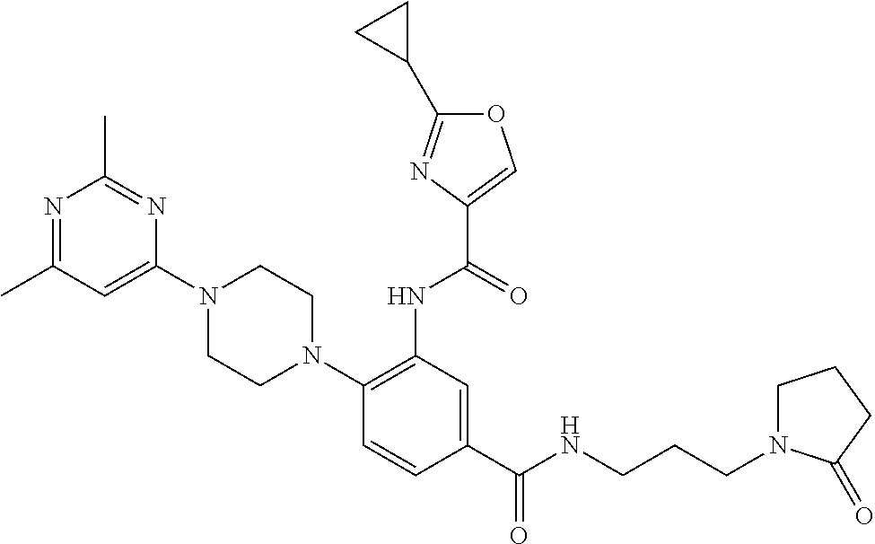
C1(C(NCCCN2CCCC2=O)=O)=CC(NC(=O)C2=COC(C3CC3)=N2)=C(N2CCN(C3=CC(C)=NC(C)=N3)CC2)C=C1
